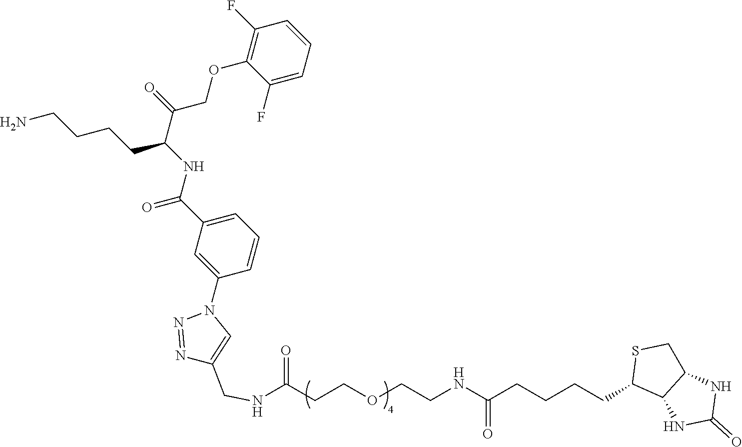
C(CCOCCNC(CCCCC1C2C(CS1)NC(=O)N2)=O)(=O)NCC1=CN(C2=CC(C(NC(C(COC3=C(F)C=CC=C3F)=O)CCCCN)=O)=CC=C2)N=N1
